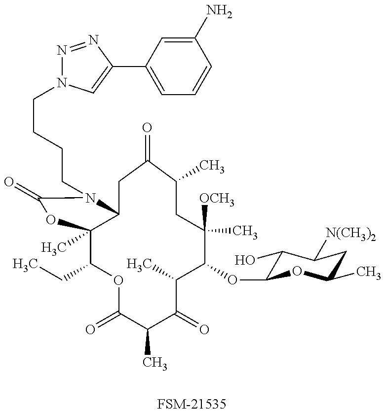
[FSM-21535].C1(CC)C2(C)C(N(CCCCN3N=NC(C4=CC=CC(N)=C4)=C3)C(=O)O2)CC(=O)C(C)CC([OCH3])(C)C(OC2C(O)C([N(CH3)2])CC(C)O2)C(C)C(=O)C(C)C(=O)O1
